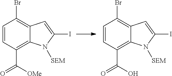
C1=CC(C([OMe])=O)=C2C(=C1Br)C=C(I)N2[SEM].C1=CC(C(O)=O)=C2C(=C1Br)C=C(I)N2[SEM]
